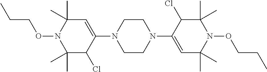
C1CN(C2=CC(C)(C)N(OCCC)C(C)(C)C2Cl)CCN1C1=CC(C)(C)N(OCCC)C(C)(C)C1Cl
